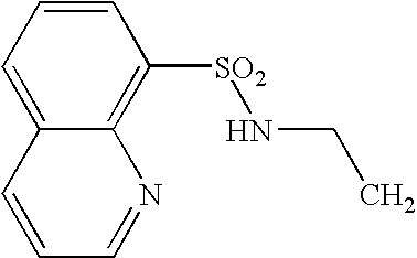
C1=CC=C2C(=C1[SO2]NCC)N=CC=C2
